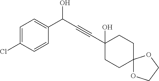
C1=C(Cl)C=CC(C(C#CC2(O)CCC3(CC2)OCCO3)O)=C1
